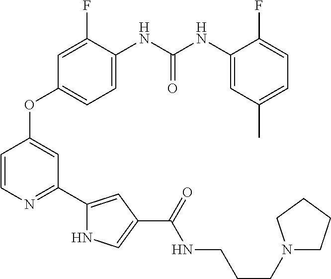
C1=C(NC(NC2=CC(C)=CC=C2F)=O)C(F)=CC(OC2=CC(C3=CC(C(=O)NCCCN4CCCC4)=CN3)=NC=C2)=C1
